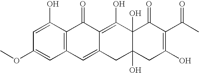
C12=C(C(O)=CC(OC)=C1)C(=O)C1=C(O)C3(O)C(O)(CC1=C2)CC(O)=C(C(C)=O)C3=O
